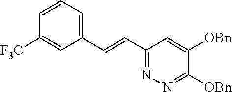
C(=CC1=NN=C([OBn])C([OBn])=C1)C1=CC=CC([F3C])=C1
